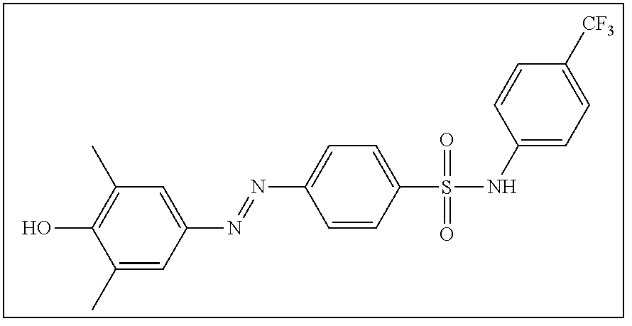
C1(C)=C(O)C(C)=CC(N=NC2=CC=C(S(=O)(=O)NC3=CC=C([CF3])C=C3)C=C2)=C1
